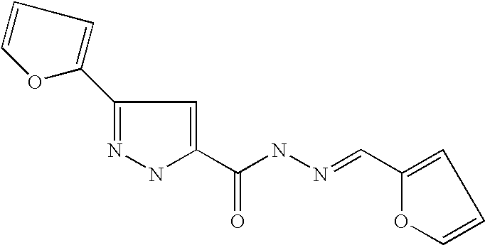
C1(C2=CC=CO2)=NNC(C(=O)NN=CC2=CC=CO2)=C1
